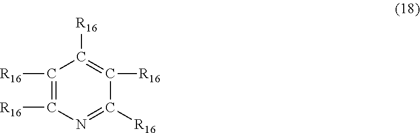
N1=C([R16])C([R16])=C([R16])C([R16])=C1[R16]
